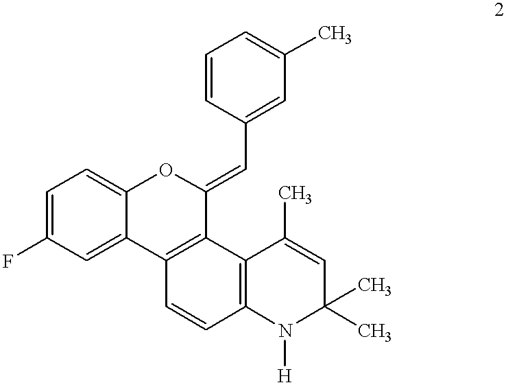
C1=CC(C=C2C3=C(C4=CC(F)=CC=C4O2)C=CC2=C3C(C)=CC(C)(C)N2[H])=CC(C)=C1
